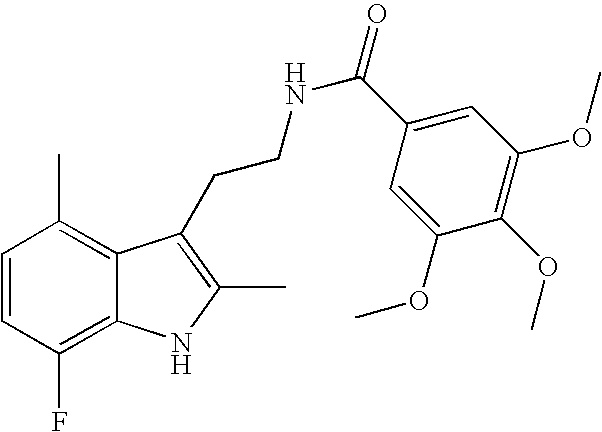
C1=CC(F)=C2C(=C1C)C(CCNC(=O)C1=CC(OC)=C(OC)C(OC)=C1)=C(C)[N           H]2
